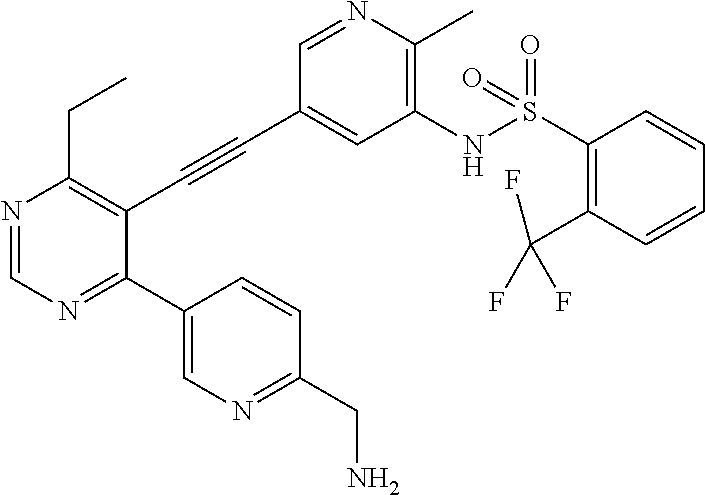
C1(NS(C2=C(C(F)(F)F)C=CC=C2)(=O)=O)=C(C)N=CC(C#CC2=C(CC)N=CN=C2C2=CN=C(CN)C=C2)=C1
